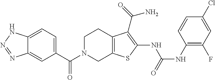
C1(C(N2CC3=C(CC2)C(C(=O)N)=C(NC(NC2=C(F)C=C(Cl)C=C2)=O)S3)=O)=CC=C2C(=C1)N=NN2
